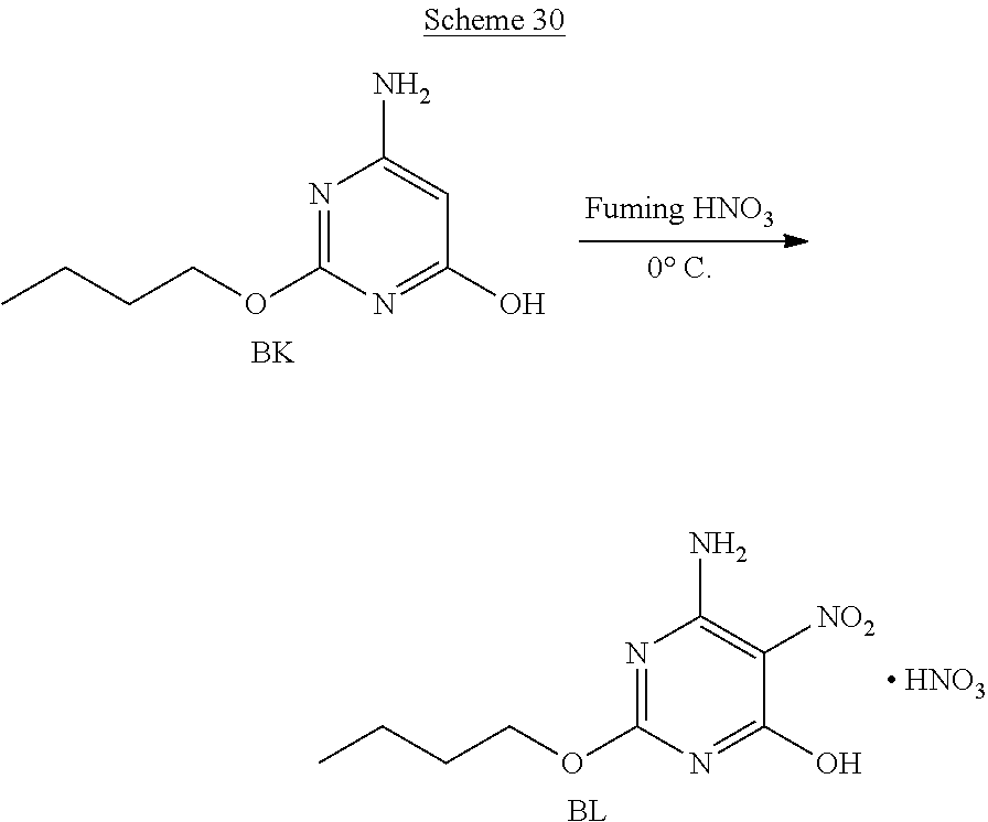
CCCCOC1=NC(N)=C([NO2])C(O)=N1.[BL].[ HNO3].CCCCOC1=NC(N)=CC(O)=N1.[BK]
